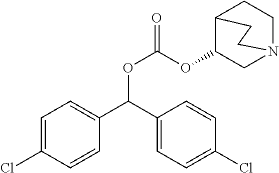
C1=C(Cl)C=CC(C(C2=CC=C(Cl)C=C2)OC(=O)OC2CN3CCC2CC3)=C1
